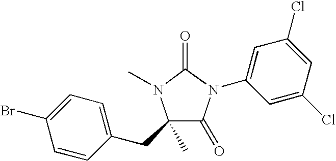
C1(CC2(C)C(=O)N(C3=CC(Cl)=CC(Cl)=C3)C(=O)N2C)=CC=C(Br)C=C1
